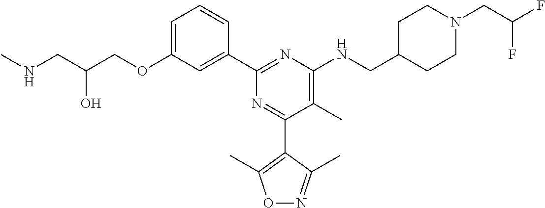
C1=C(OCC(CNC)O)C=C(C2=NC(NCC3CCN(CC(F)F)CC3)=C(C)C(C3=C(C)ON=C3C)=N2)C=C1
